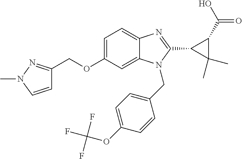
C1=C(OCC2=NN(C)C=C2)C=C2C(=C1)N=C(C1C(C)(C)C1C(=O)O)N2CC1=CC=C(OC(F)(F)F)C=C1
